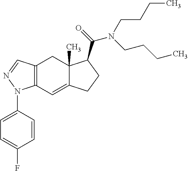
C12=C(C=C3C(C)(C1)C(C(=O)N(CCCC)CCCC)CC3)N(C1=CC=C(F)C=C1)N=C2
